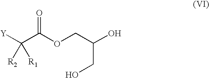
[Y]C(C(=O)OCC(CO)O)([R2])[R1]
